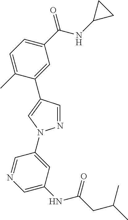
C1=C(C)C(C2=CN(C3=CC(NC(CC(C)C)=O)=CN=C3)N=C2)=CC(C(NC2CC2)=O)=C1
